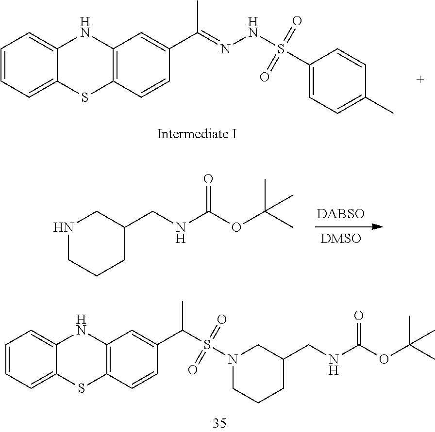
CC(=NNS(=O)(=O)C1=CC=C(C)C=C1)C1=CC2=C(C=C1)SC1=CC=CC=C1N2.[DABSO].C(NC(OC(C)(C)C)=O)C1CNCCC1.C1CCN(S(=O)(=O)C(C2=CC3=C(SC4=CC=CC=C4N3)C=C2)C)CC1CNC(OC(C)(C)C)=O
